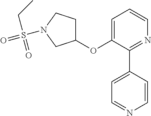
C1(OC2=CC=CN=C2C2=CC=NC=C2)CCN(S(CC)(=O)=O)C1
